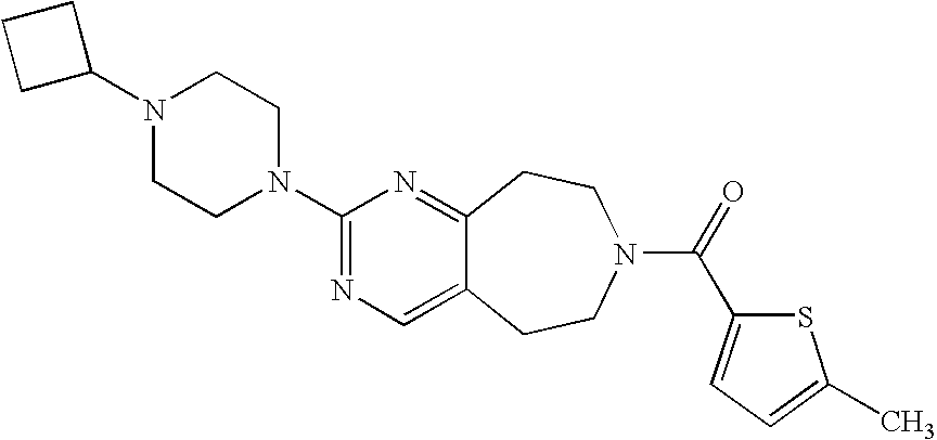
C1C(N2CCN(C3=NC=C4C(=N3)CCN(C(=O)C3=CC=C(C)S3)CC4)CC2)CC1
